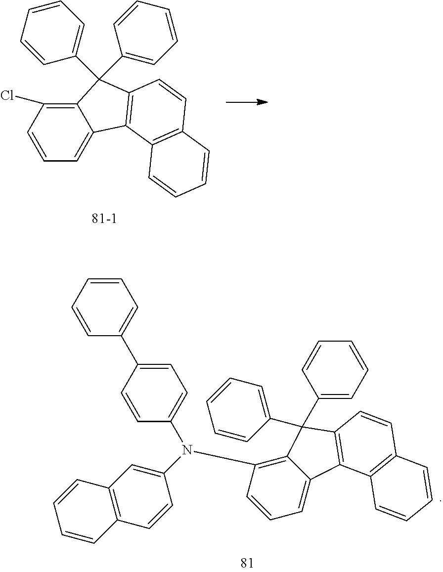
C12=C(N(C3=CC4=C(C=C3)C=CC=C4)C3=CC=C(C4=CC=CC=C4)C=C3)C=CC=C1C1=C(C=CC3=C1C=CC=C3)C2(C1=CC=CC=C1)C1=CC=CC=C1.C12=C(Cl)C=CC=C1C1=C(C=CC3=C1C=CC=C3)C2(C1=CC=CC=C1)C1=CC=CC=C1
